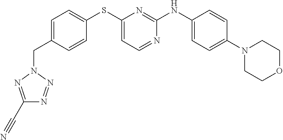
C1=C(CN2N=NC(C#N)=N2)C=CC(SC2=CC=NC(NC3=CC=C(N4CCOCC4)C=C3)=N2)=C1
